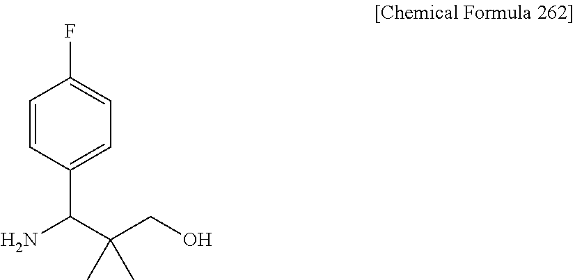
C1(F)=CC=C(C(C(CO)(C)C)N)C=C1
